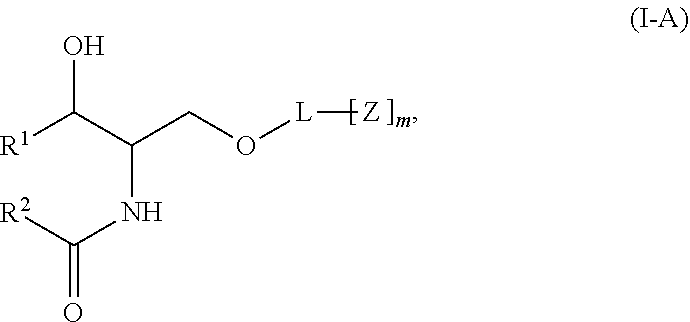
[R1]C(C(CO[L][Z])NC(=O)[R2])O
